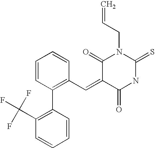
C=CCN1C(=O)C(=CC2=C(C3=C(C(F)(F)F)C=CC=C3)C=CC=C2)C(=O)NC1=S
